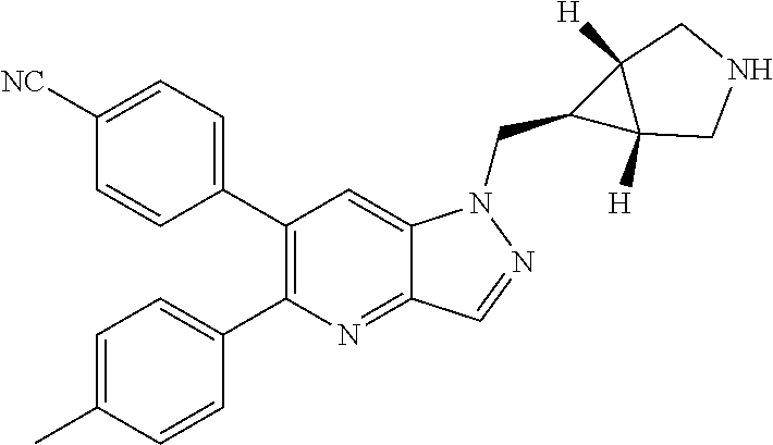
C1(C2=CC=C([NC])C=C2)=C(C2=CC=C(C)C=C2)N=C2C(=C1)N(CC1C3([H])C1([H])CNC3)N=C2
